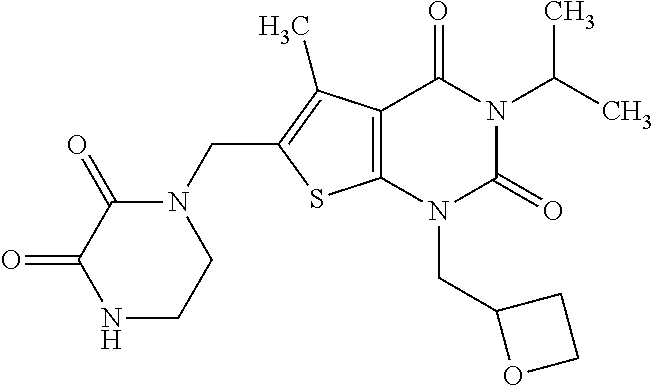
C12=C(N(CC3OCC3)C(=O)N(C(C)C)C1=O)SC(CN1C(=O)C(=O)NCC1)=C2C
